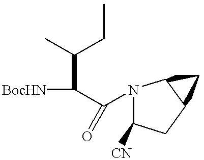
N1(C(C([BocHN])C(C)CC)=O)C([CN])CC2C1C2
